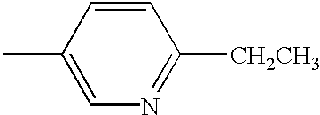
C1=C(C)C=CC([CH2CH3])=N1
